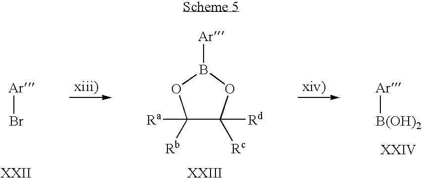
[Ar]Br.[Ar]B1OC([Rb])([Ra])C([Rc])([Rd])O1.[Ar][B(OH)2]
